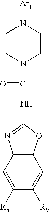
C12=C(C=C([R8])C([R9])=C1)N=C(NC(N1CCN([Ar1])CC1)=O)O2
